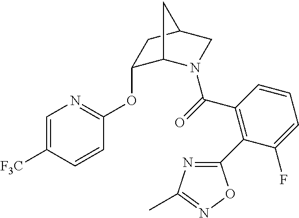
C1=C([F3C])C=CC(OC2C3N(C(=O)C4=C(C5=NC(C)=NO5)C(F)=CC=C4)CC(C2)C3)=N1
